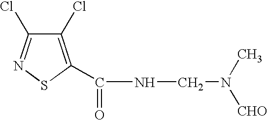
C1(Cl)=C(C(=O)NCN([CHO])C)SN=C1Cl
